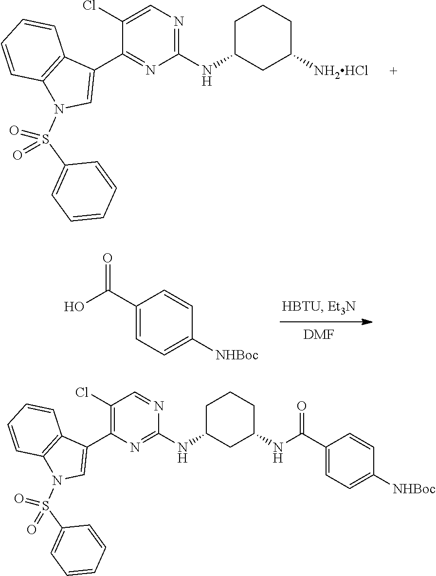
C1(NC2CC([NH2HCl])CCC2)=NC=C(Cl)C(C2=CN(S(C3=CC=CC=C3)(=O)=O)C3=C2C=CC=C3)=N1.[DMF].C1(C(O)=O)=CC=C([NHBoc])C=C1.C1(NC2CC(NC(C3=CC=C([NHBoc])C=C3)=O)CCC2)=NC(C2=CN(S(C3=CC=CC=C3)(=O)=O)C3=C2C=CC=C3)=C(Cl)C=N1
